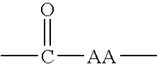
CC(=O)[AA]C
